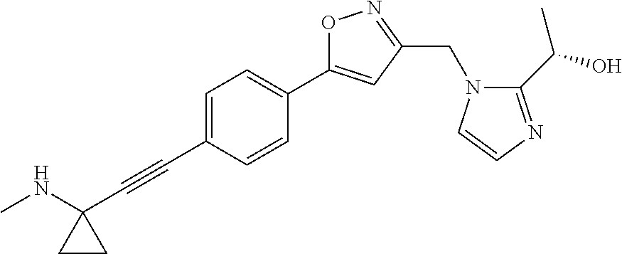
C1=C(C#CC2(NC)CC2)C=CC(C2=CC(CN3C(C(O)C)=NC=C3)=NO2)=C1
